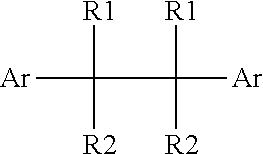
[Ar]C([R1])([R2])C([R1])([R2])[Ar]
